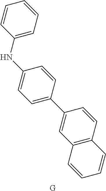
[G].C1=C(C2=CC3=C(C=C2)C=CC=C3)C=CC(NC2=CC=CC=C2)=C1
